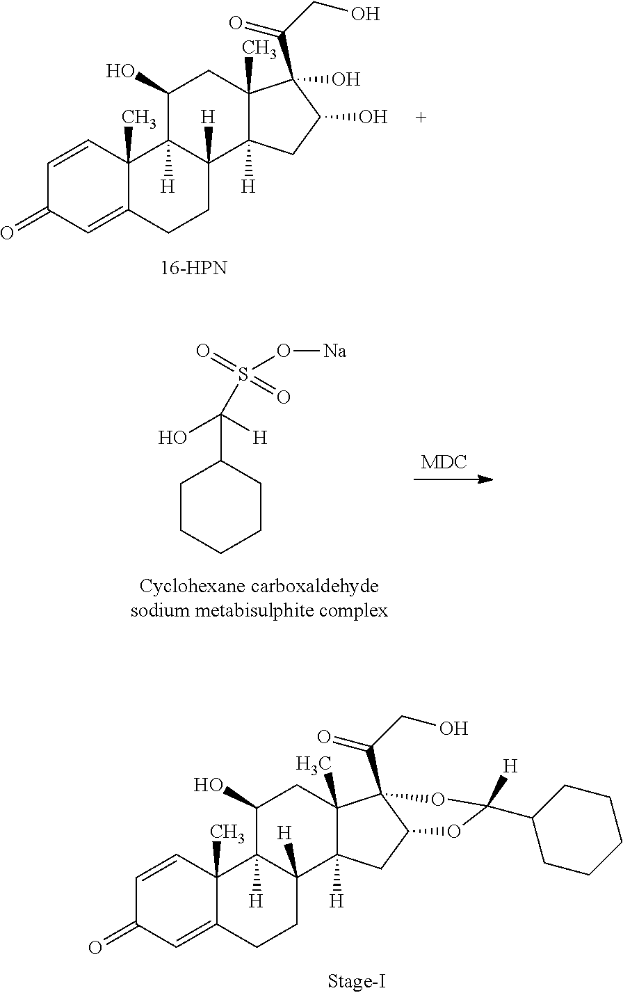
C1=CC2(C)C(=CC1=O)CCC1([H])C2([H])C(O)CC2(C)C1([H])CC(O)C2(C(CO)=O)O.C1CCCCC1C(O)([H])S(=O)(=O)O[Na].C1=CC2(C)C(=CC1=O)CCC1([H])C2([H])C(O)CC2(C)C1([H])CC1C2(C(CO)=O)OC(C2CCCCC2)([H])O1
